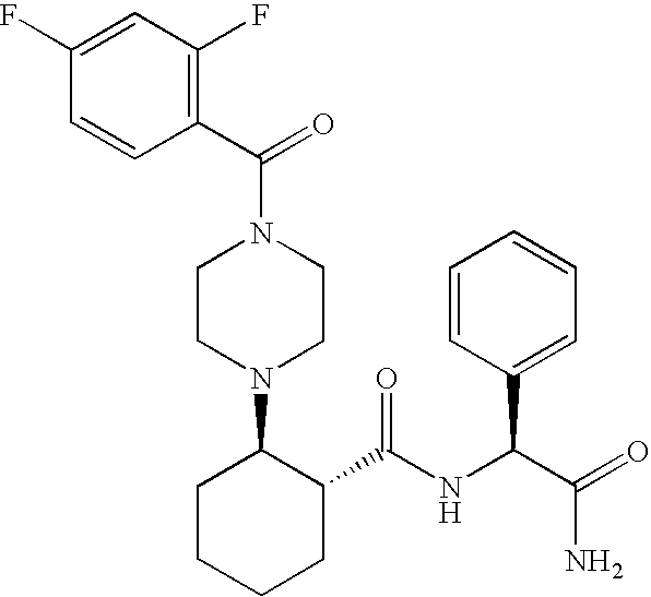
C1(C(N2CCN(C3CCCCC3C(NC(C(=O)N)C3=CC=CC=C3)=O)CC2)=O)=C(F)C=C(F)C=C1
